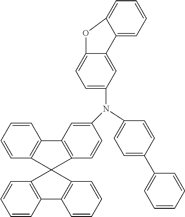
C1(C2=CC=CC=C2)=CC=C(N(C2=CC3=C(C=C2)C2(C4=C3C=CC=C4)C3=C(C=CC=C3)C3=C2C=CC=C3)C2=CC=C3C(=C2)C2=CC=CC=C2O3)C=C1
